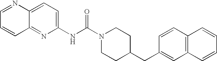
N(C(N1CCC(CC2=CC3=C(C=C2)C=CC=C3)CC1)=O)C1=CC=C2C(=N1)C=CC=N2
